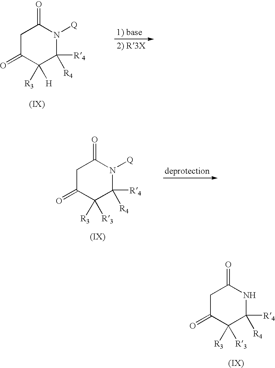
C1C(=O)C([H])([R3])C([R4])([R4])N([Q])C1=O.C1C(=O)C([R3])([R3])C([R4])([R4])N([Q])C1=O.C1C(=O)C([R3])([R3])C([R4])([R4])NC1=O
